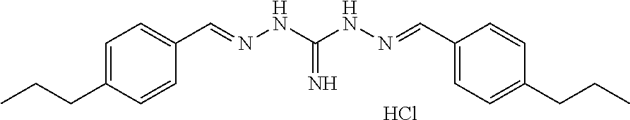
C1=C(CCC)C=CC(C=NNC(NN=CC2=CC=C(CCC)C=C2)=N)=C1.Cl
